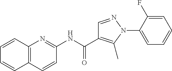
C1(NC(C2=C(C)N(C3=CC=CC=C3F)N=C2)=O)=NC2=C(C=C1)C=CC=C2
